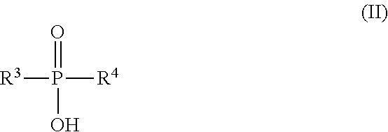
[R3]P([R4])(=O)O
